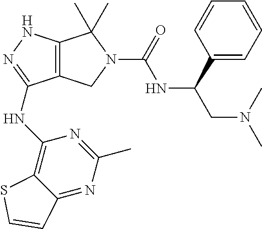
C12=C(CN(C(NC(C3=CC=CC=C3)CN(C)C)=O)C1(C)C)C(NC1=C3C(=NC(C)=N1)C=CS3)=NN2
